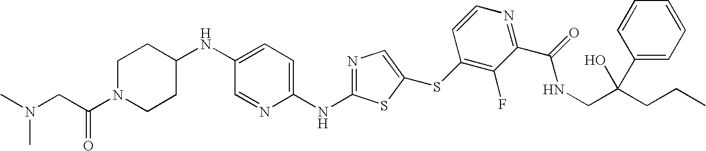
C1(NC2CCN(C(CN(C)C)=O)CC2)=CC=C(NC2=NC=C(SC3=C(F)C(C(=O)NCC(CCC)(O)C4=CC=CC=C4)=NC=C3)S2)N=C1
